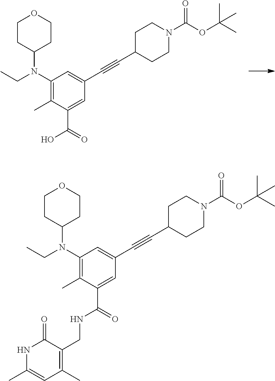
C1(N(CC)C2CCOCC2)=C(C)C(C(=O)O)=CC(C#CC2CCN(C(OC(C)(C)C)=O)CC2)=C1.C1(N(CC)C2CCOCC2)=C(C)C(C(=O)NCC2=C(C)C=C(C)NC2=O)=CC(C#CC2CCN(C(OC(C)(C)C)=O)CC2)=C1
